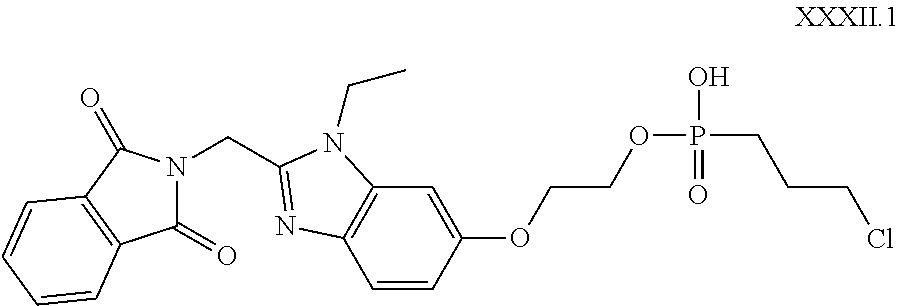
C(C1=NC2=C(C=C(OCCOP(CCCCl)(O)=O)C=C2)N1CC)N1C(=O)C2=C(C1=O)C=CC=C2
